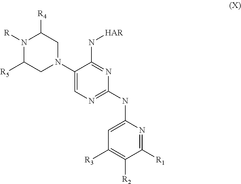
C1(N2CC([R4])N([R])C([R5])C2)=CN=C(NC2=CC([R3])=C([R2])C([R1])=N2)N=C1N[HAR]
